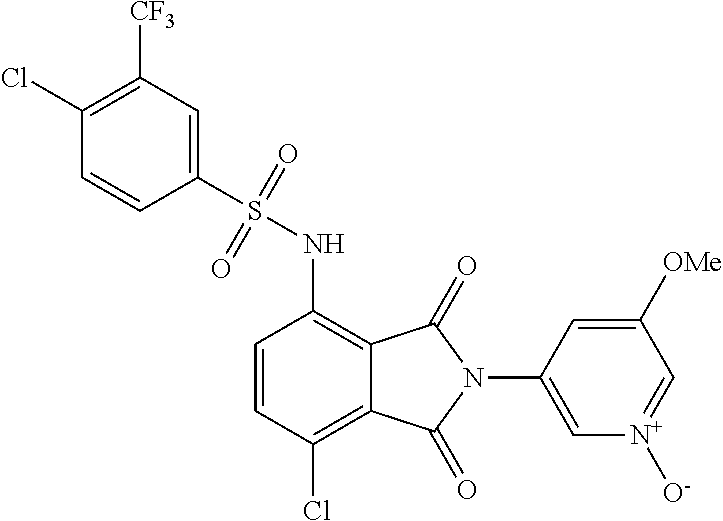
C1=CC(Cl)=C2C(=C1NS(C1=CC([CF3])=C(Cl)C=C1)(=O)=O)C(=O)N(C1=C[N+]([O-])=CC([OMe])=C1)C2=O
